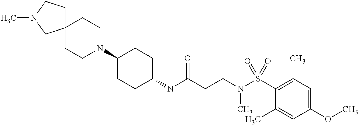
C1(NC(CCN(S(C2=C(C)C=C(OC)C=C2C)(=O)=O)C)=O)CCC(N2CCC3(CC2)CCN(C)C3)CC1
